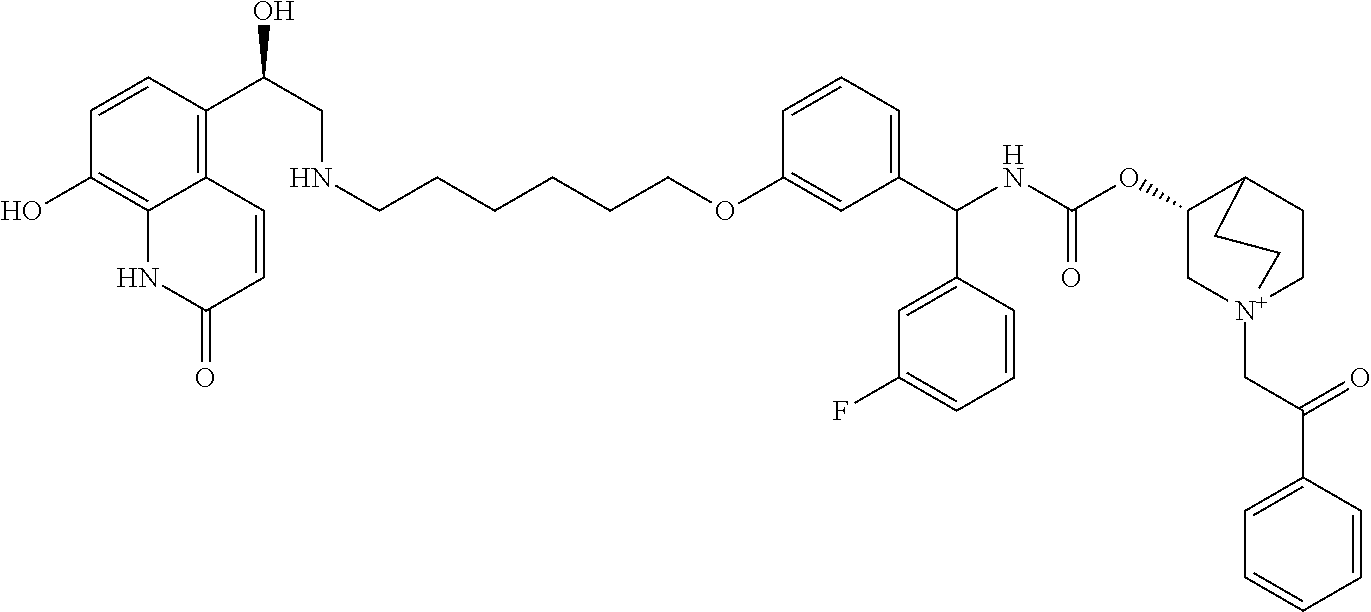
C1=CC(OCCCCCCNCC(O)C2=C3C(=C(O)C=C2)NC(=O)C=C3)=CC(C(NC(OC2C[N+]3(CC(=O)C4=CC=CC=C4)CCC2CC3)=O)C2=CC(F)=CC=C2)=C1
